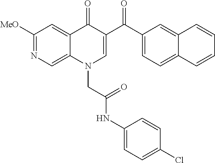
C1([MeO])=NC=C2C(=C1)C(=O)C(C(C1=CC=C3C(=C1)C=CC=C3)=O)=CN2CC(NC1=CC=C(Cl)C=C1)=O
